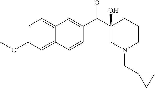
C1=C(OC)C=C2C(=C1)C=C(C(C1(O)CN(CC3CC3)CCC1)=O)C=C2
